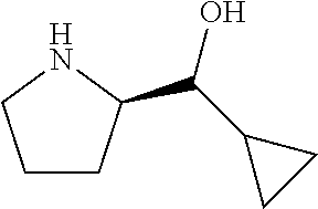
C1CC(C(O)C2CC2)NC1
